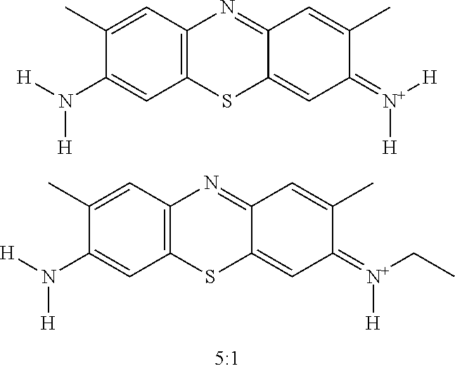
C12=C(C=C(C)C(N([H])[H])=C1)N=C1C(=CC(=[N+]([H])[H])C(C)=C1)S2.C12=C(C=C(C)C(N([H])[H])=C1)N=C1C(=CC(=[N+](CC)[H])C(C)=C1)S2
